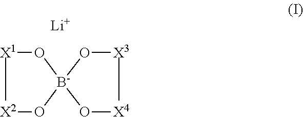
[X2]1O[B-]2(O[X1]1)O[X4][X3]O2.[Li]
